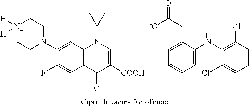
N1([H])([H])CCN(C2=CC3=C(C=C2F)C(=O)C([COOH])=CN3C2CC2)CC1.C1=C(CC(=O)[-O])C(NC2=C(Cl)C=CC=C2Cl)=CC=C1
